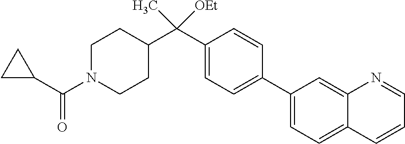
C1(C(C2CCN(C(C3CC3)=O)CC2)([OEt])C)=CC=C(C2=CC=C3C(=C2)N=CC=C3)C=C1
